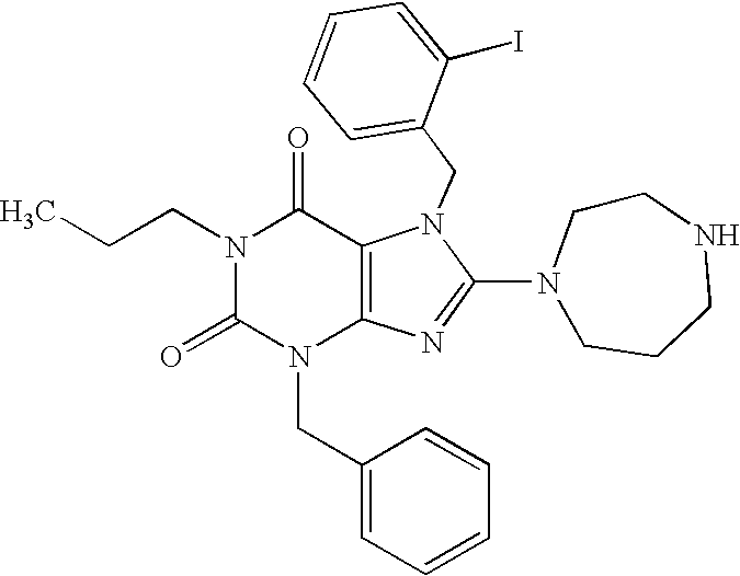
N1(CCC)C(=O)N(CC2=CC=CC=C2)C2=C(C1=O)N(CC1=CC=CC=C1I)C(N1CCCNCC1)=N2
